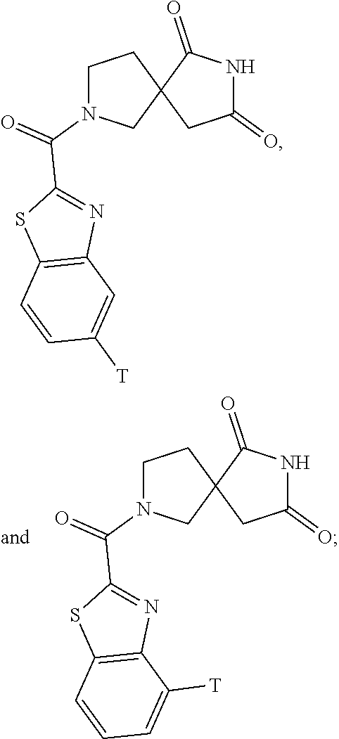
C1N(C(=O)C2=NC3=C(S2)C=CC=C3[T])CC2(C1)CC(=O)NC2=O.C1N(C(=O)C2=NC3=C(S2)C=CC([T])=C3)CC2(C1)CC(=O)NC2=O
